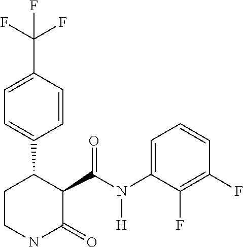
C1=C(C(F)(F)F)C=CC(C2CCNC(=O)C2C(N(C2=CC=CC(F)=C2F)[H])=O)=C1
